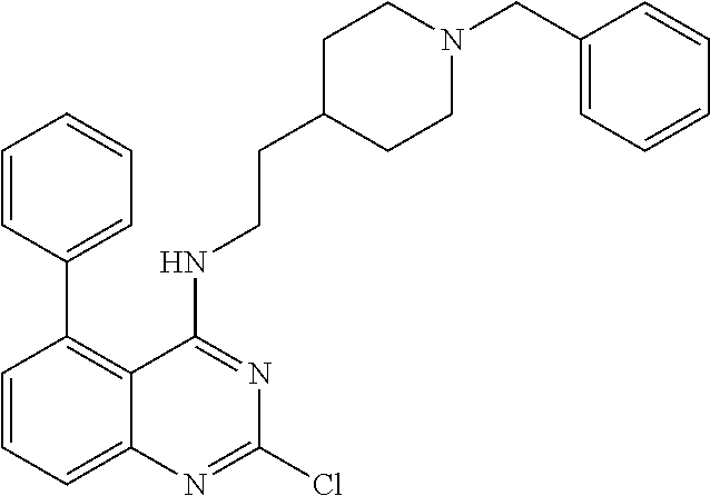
C1=CC=CC=C1C1=C2C(=CC=C1)N=C(Cl)N=C2NCCC1CCN(CC2=CC=CC=C2)CC1
